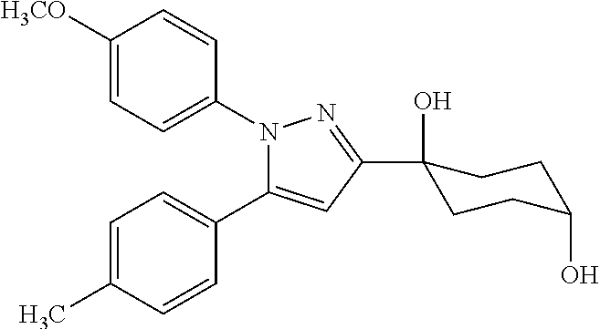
C1=C([H3CO])C=CC(N2C(C3=CC=C(C)C=C3)=CC(C3(O)CCC(O)CC3)=N2)=C1
